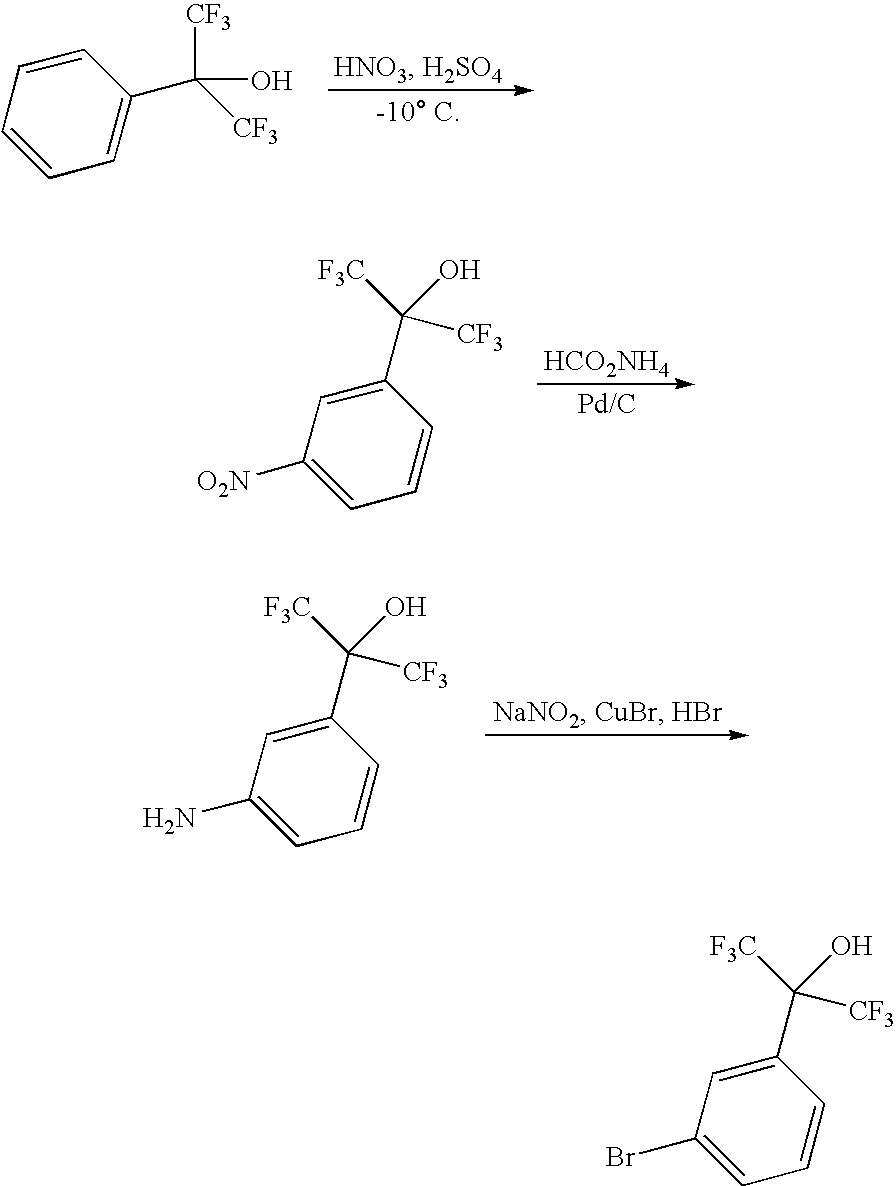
C1=C(C(O)([CF3])[CF3])C=CC=C1.[HCO2NH4].C1=CC(C(O)([CF3])[F3C])=CC([O2N])=C1.C1=CC(C(O)([CF3])[F3C])=CC(N)=C1.C1=CC(C(O)([CF3])[F3C])=CC(Br)=C1
